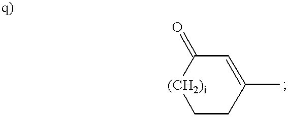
[(CH2)i]1C(=O)C=C(C)CC1
